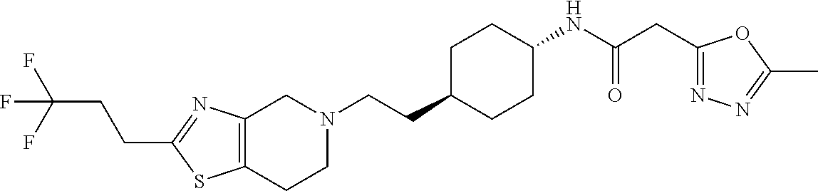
C12=C(CCN(CCC3CCC(NC(CC4=NN=C(C)O4)=O)CC3)C1)SC(CCC(F)(F)F)=N2
